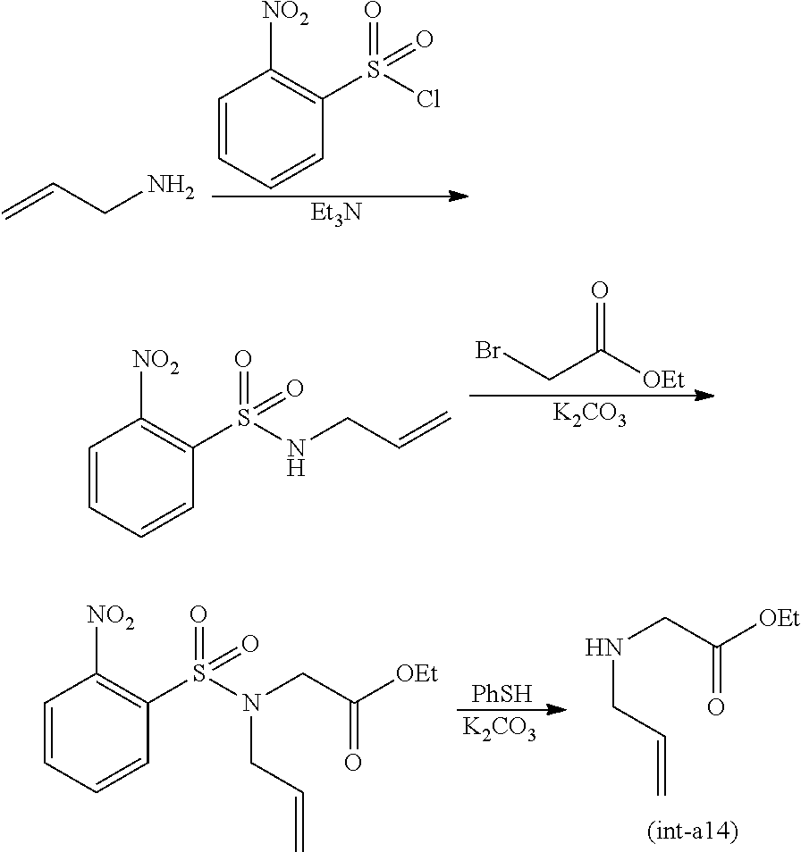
C1=CC=CC(S(=O)(=O)Cl)=C1[NO2].[Et3N].C=CCN.BrCC([OEt])=O.[K2CO3].C1=CC=CC(S(=O)(=O)NCC=C)=C1[NO2].[PhSH].[K2CO3].C1=CC=CC(S(=O)(=O)N(CC([OEt])=O)CC=C)=C1[NO2].N(CC([OEt])=O)CC=C
